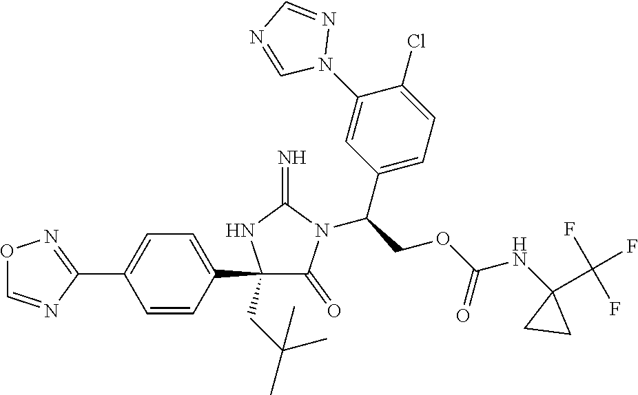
C1(C2=CC=C(C3=NOC=N3)C=C2)(CC(C)(C)C)C(=O)N(C(COC(NC2(C(F)(F)F)CC2)=O)C2=CC=C(Cl)C(N3N=CN=C3)=C2)C(=N)N1
